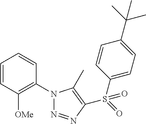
C1=CC([OMe])=C(N2N=NC(S(=O)(C3=CC=C(C(C)(C)C)C=C3)=O)=C2C)C=C1
